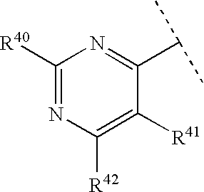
C1([R40])=NC([R42])=C([R41])C(C(C)C)=N1
